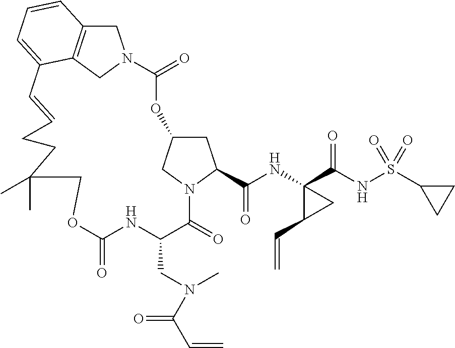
O1C2CC(C(NC3(C(NS(C4CC4)(=O)=O)=O)C(C=C)C3)=O)N(C2)C(=O)C(CN(C(C=C)=O)C)NC(=O)OCC(C)(C)CCC=CC2=CC=CC3=C2CN(C1=O)C3
